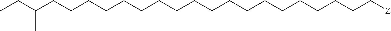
C(CCCCC[Z])CCCCCCCCCCCCCC(CC)C
